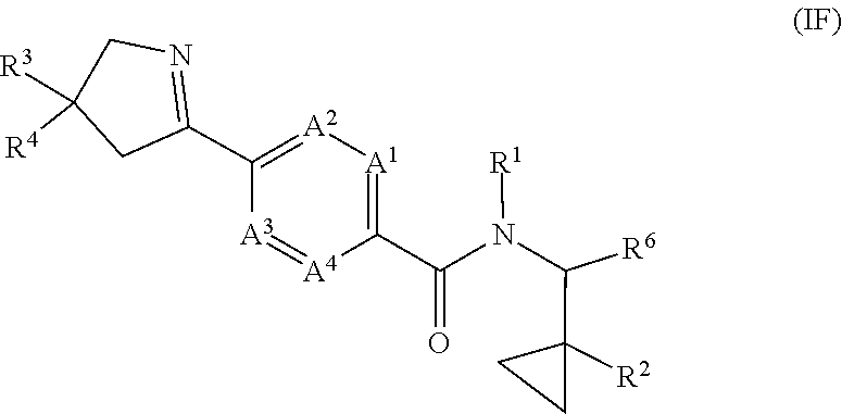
N([R1])(C(C1([R2])CC1)[R6])C(=O)C1=[A1][A2]=C(C2=NCC([R4])([R3])C2)[A3]=[A4]1
